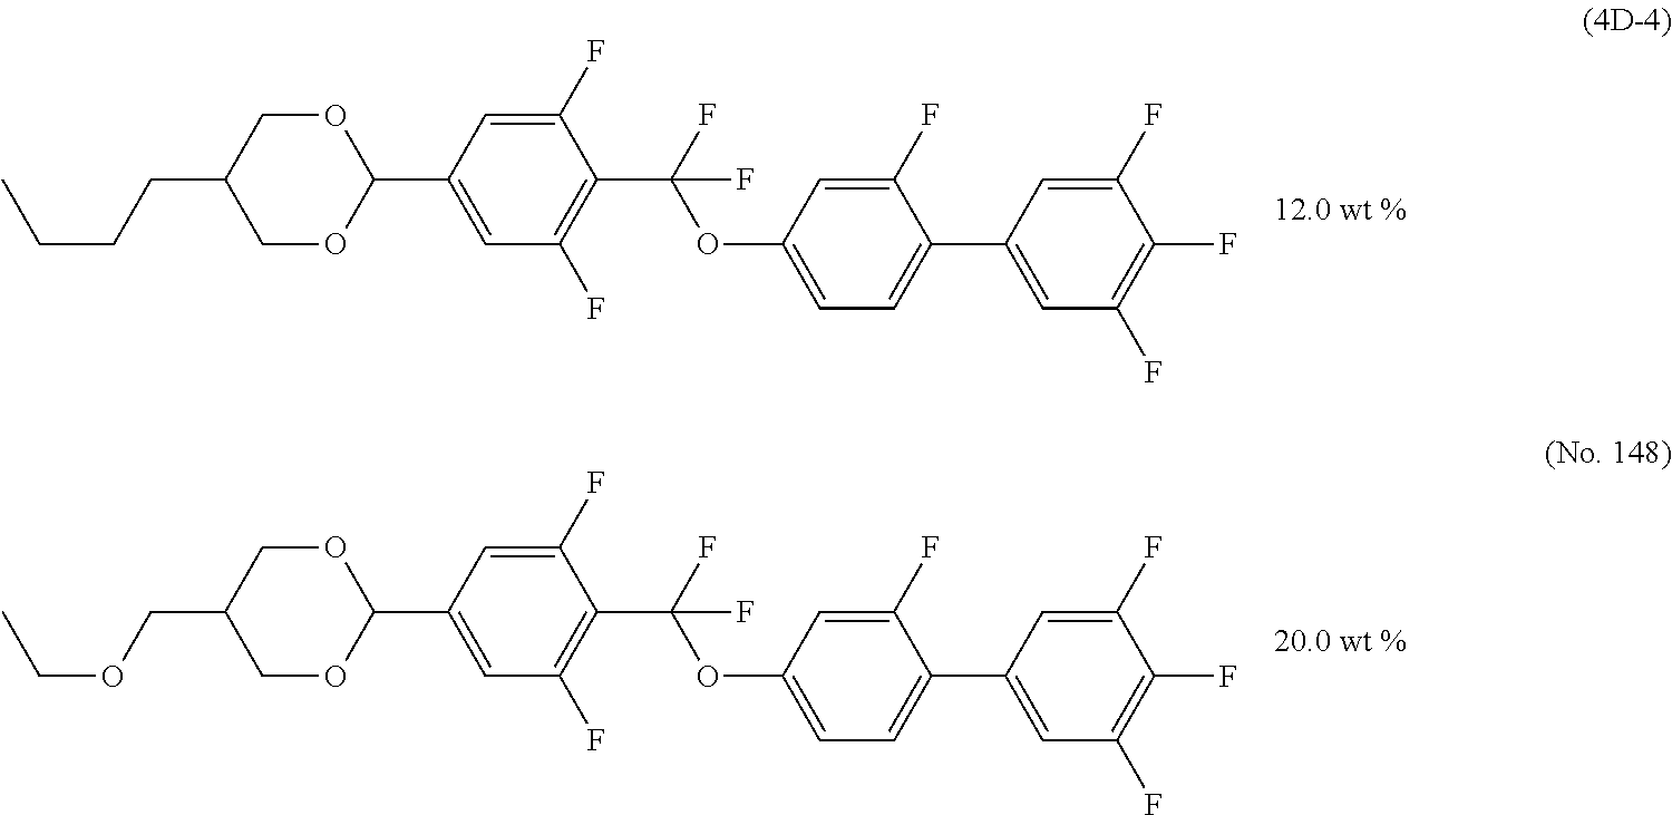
O(C(C1=C(F)C=C(C2OCC(COCC)CO2)C=C1F)(F)F)C1=CC=C(C2=CC(F)=C(F)C(F)=C2)C(F)=C1.O(C(C1=C(F)C=C(C2OCC(CCCC)CO2)C=C1F)(F)F)C1=CC=C(C2=CC(F)=C(F)C(F)=C2)C(F)=C1
